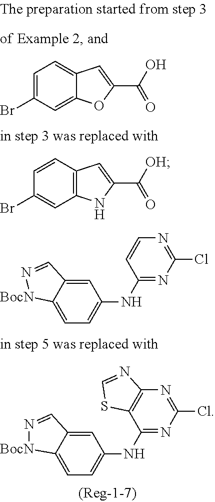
C12=C(C=CC(Br)=C1)C=C(C([OH])=O)N2.C12=CC=C(NC3=NC(Cl)=NC4=C3SC=N4)C=C1C=N[BocN]2.C12=CC=C(NC3=NC(Cl)=NC=C3)C=C1C=N[BocN]2.C1=C(Br)C=C2C(=C1)C=C(C(O)=O)O2
